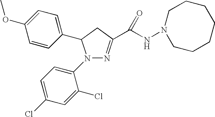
C1(C2CC(C(NN3CCCCCCC3)=O)=NN2C2=CC=C(Cl)C=C2Cl)=CC=C(OC)C=C1
